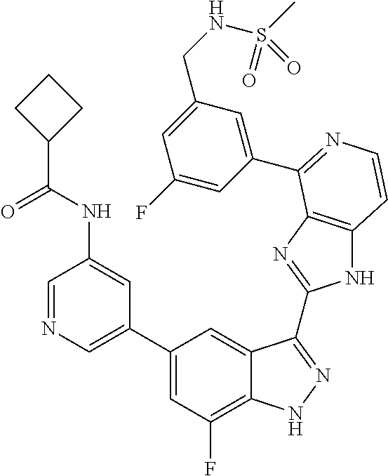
C1=C(C2=CC(F)=C3C(=C2)C(C2=NC4=C(N2)C=CN=C4C2=CC(CNS(C)(=O)=O)=CC(F)=C2)=NN3)C=C(NC(C2CCC2)=O)C=N1
